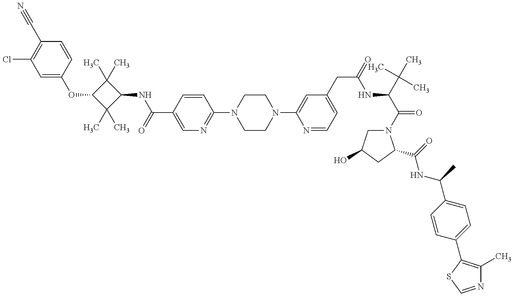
C1=C(OC2C(C)(C)C(NC(=O)C3=CN=C(N4CCN(C5=CC(CC(=O)NC(C(N6CC(O)CC6C(=O)NC(C6=CC=C(C7=C(C)N=CS7)C=C6)C)=O)C(C)(C)C)=CC=N5)CC4)C=C3)C2(C)C)C=CC(C#N)=C1Cl
